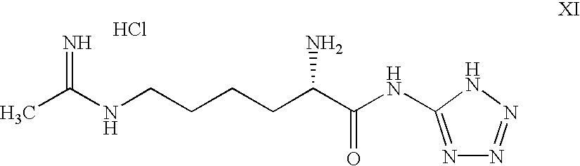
CC(NCCCCC(C(NC1=NN=NN1)=O)N)=N.Cl
